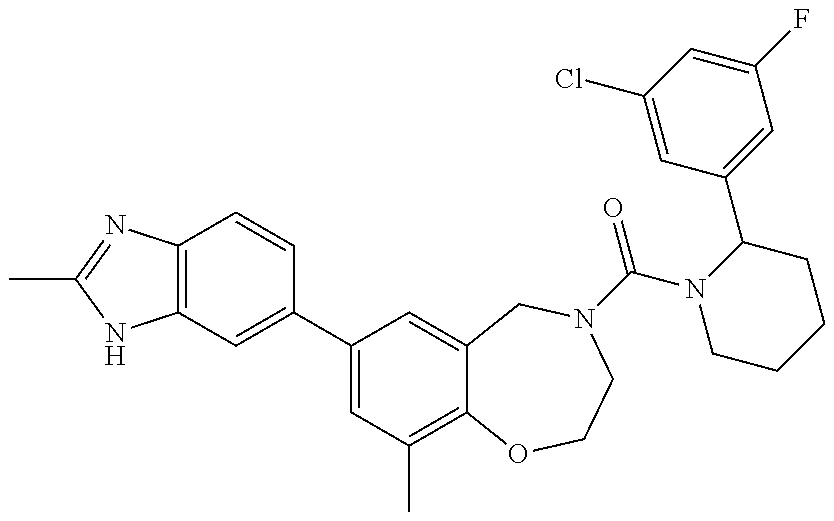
C12=C(N=C(C)N1)C=CC(C1=CC(C)=C3C(=C1)CN(C(N1CCCCC1C1=CC(F)=CC(Cl)=C1)=O)CCO3)=C2
